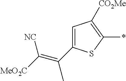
C1(C(=C([MeO2C])[NC])C)=CC([CO2Me])=C(*)S1
